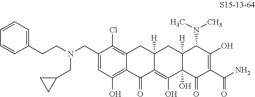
C12=C(Cl)C(CN(CCC3=CC=CC=C3)CC3CC3)=CC(O)=C1C(=O)C1=C(O)C3(O)C([H])(CC1([H])C2)C(N(C)C)C(O)=C(C(N)=O)C3=O
